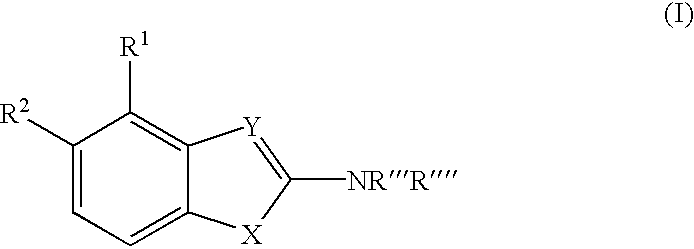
C1([R2])=CC=C2C(=C1[R1])[Y]=C([NRR])[X]2
